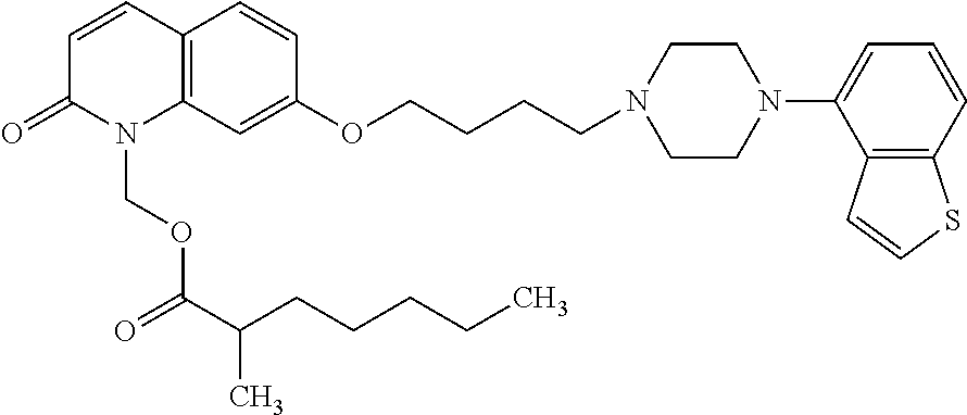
C12=C(C=C(OCCCCN3CCN(C4=CC=CC5=C4C=CS5)CC3)C=C1)N(COC(=O)C(C)CCCCC)C(=O)C=C2
